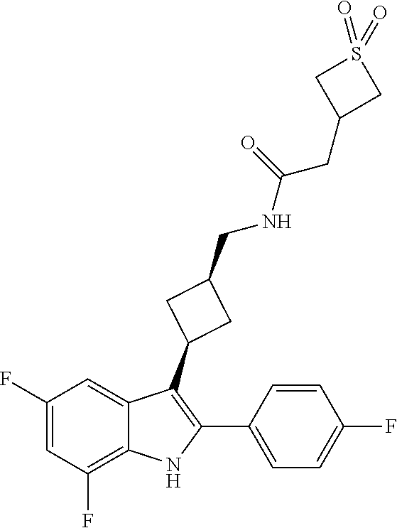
C1=CC(F)=CC=C1C1=C(C2CC(CNC(=O)CC3CS(=O)(=O)C3)C2)C2=CC(F)=CC(F)=C2N1
